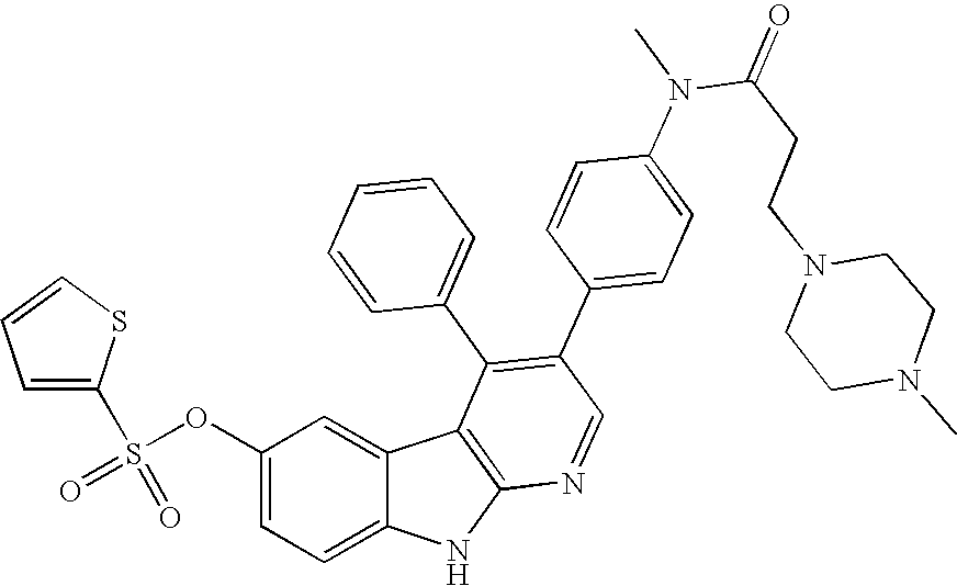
O(C1=CC=C2C(=C1)C1=C(N2)N=CC(C2=CC=C(N(C(CCN3CCN(C)CC3)=O)C)C=C2)=C1C1=CC=CC=C1)S(=O)(C1=CC=CS1)=O
